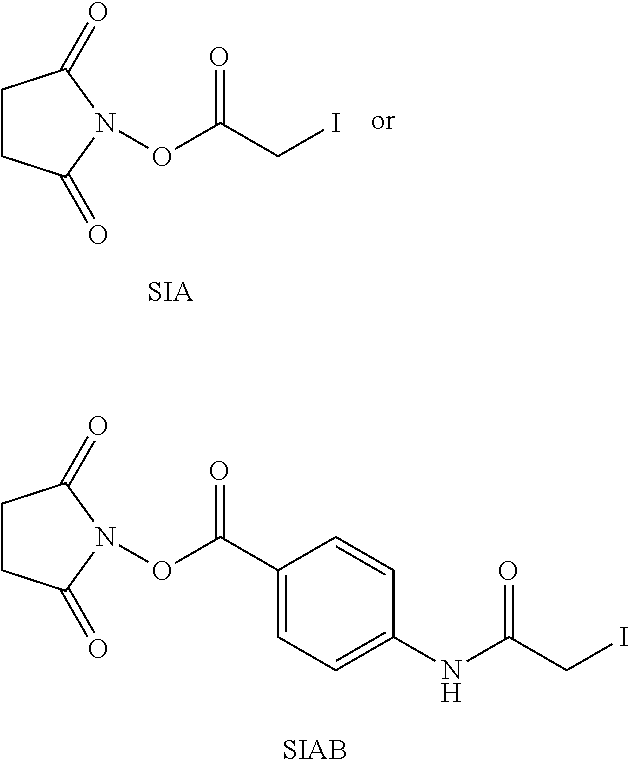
C1CC(=O)N(OC(CI)=O)C1=O.[SIA].C1CC(=O)N(OC(C2=CC=C(NC(CI)=O)C=C2)=O)C1=O
